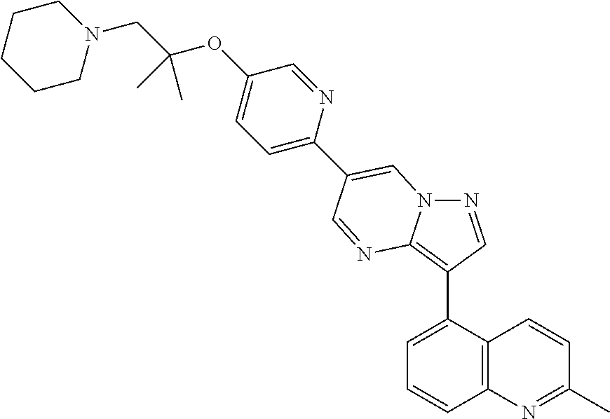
C1=C(C2=C3N(N=C2)C=C(C2=CC=C(OC(CN4CCCCC4)(C)C)C=N2)C=N3)C2=C(C=C1)N=C(C)C=C2
